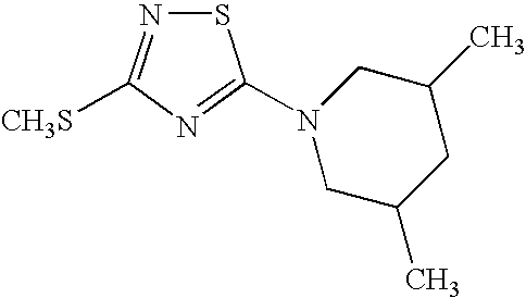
S1N=C([CH3S])N=C1N1CC(C)CC(C)C1
